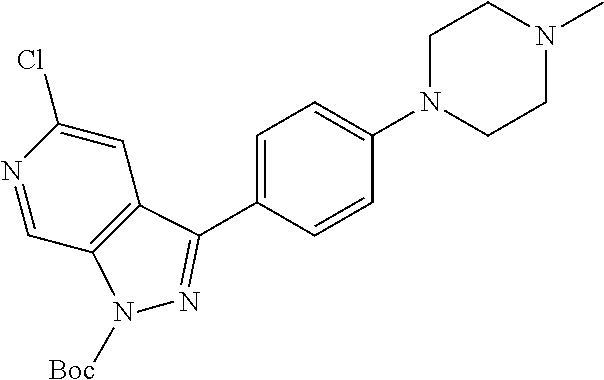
ClC1=CC2=C(C=N1)N([Boc])N=C2C1=CC=C(N2CCN(C)CC2)C=C1
